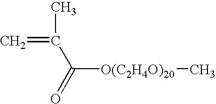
C=C(C)C(=O)[O(C2H4O)20]C
